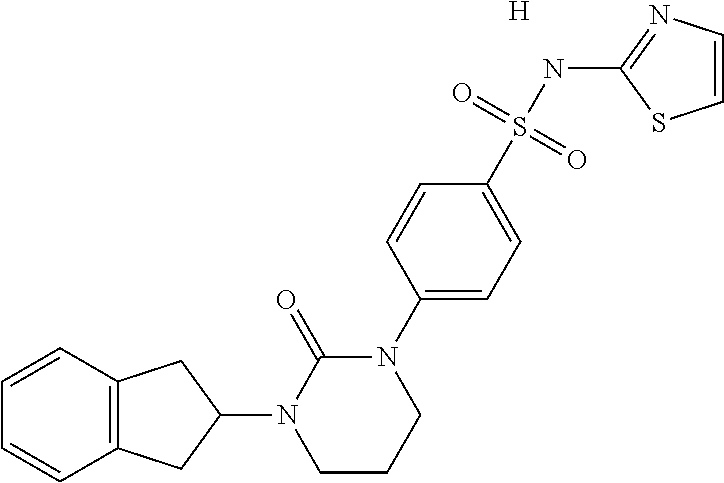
C12=C(C=CC=C1)CC(N1CCCN(C3=CC=C(S(NC4=NC=CS4)(=O)=O)C=C3)C1=O)C2.[H]
